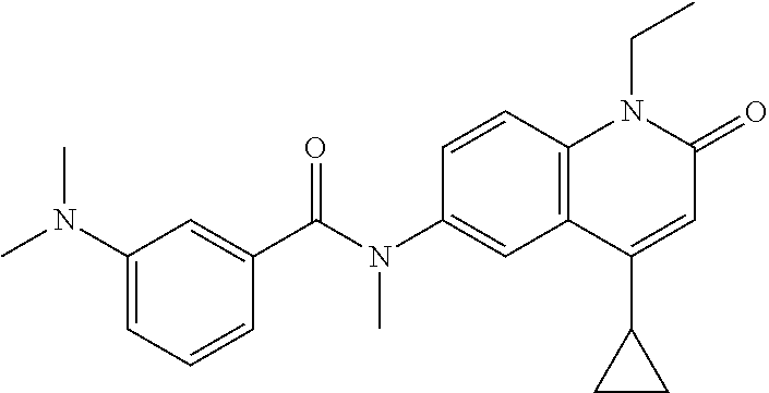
N(C1=CC2=C(C=C1)N(CC)C(=O)C=C2C1CC1)(C(C1=CC(N(C)C)=CC=C1)=O)C
